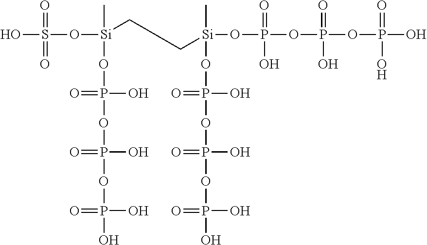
C[Si](OP(=O)(O)OP(OP(O)(O)=O)(O)=O)(OS(=O)(=O)O)CCC[Si](C)(OP(=O)(O)OP(OP(O)(O)=O)(O)=O)OP(OP(OP(O)(=O)O)(=O)O)(=O)O
